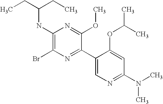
CCC(CC)NC1=C(Br)N=C(C2=CN=C(N(C)C)C=C2OC(C)C)C(OC)=N1
